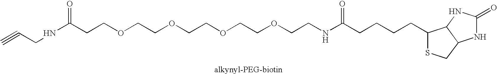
C(CNC(CCOCCOCCOCCOCCNC(CCCCC1SCC2C1NC(=O)N2)=O)=O)#C
